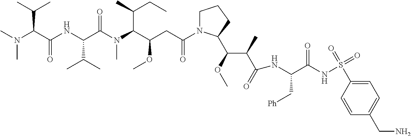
C1N(C(CC(C(N(C(C(NC(C(N(C)C)C(C)C)=O)C(C)C)=O)C)C(C)CC)OC)=O)C(C(C(C(=O)NC(C(NS(=O)(=O)C2=CC=C(CN)C=C2)=O)C[Ph])C)OC)CC1
